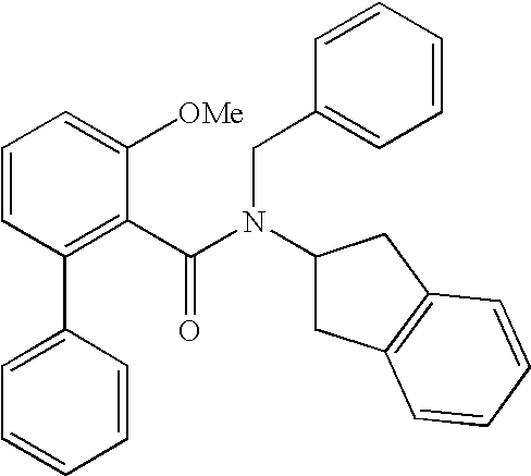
C1(C2=CC=CC=C2)=C(C(N(CC2=CC=CC=C2)C2CC3=C(C2)C=CC=C3)=O)C([OMe])=CC=C1
